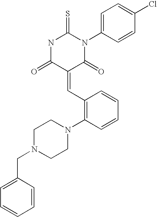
N1C(=O)C(=CC2=C(N3CCN(CC4=CC=CC=C4)CC3)C=CC=C2)C(=O)N(C2=CC=C(Cl)C=C2)C1=S
